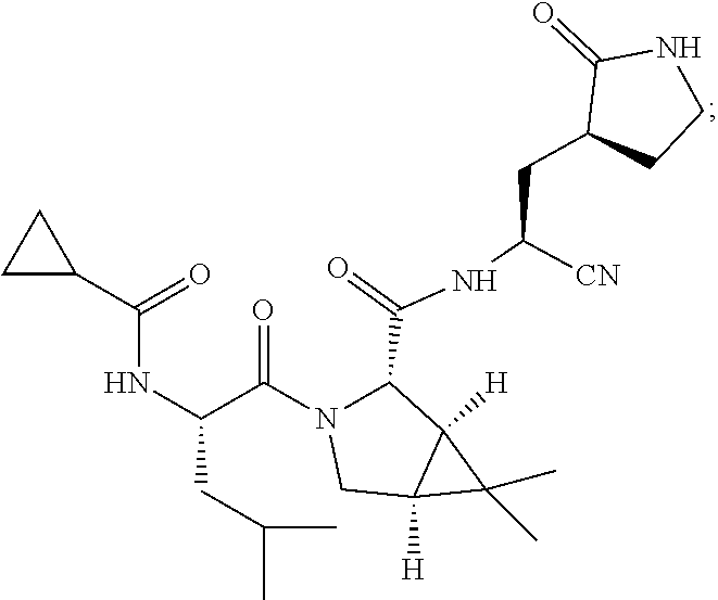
C1(C(NC(CC2CCNC2=O)[CN])=O)N(C(=O)C(NC(C2CC2)=O)CC(C)C)CC2([H])C1([H])C2(C)C
